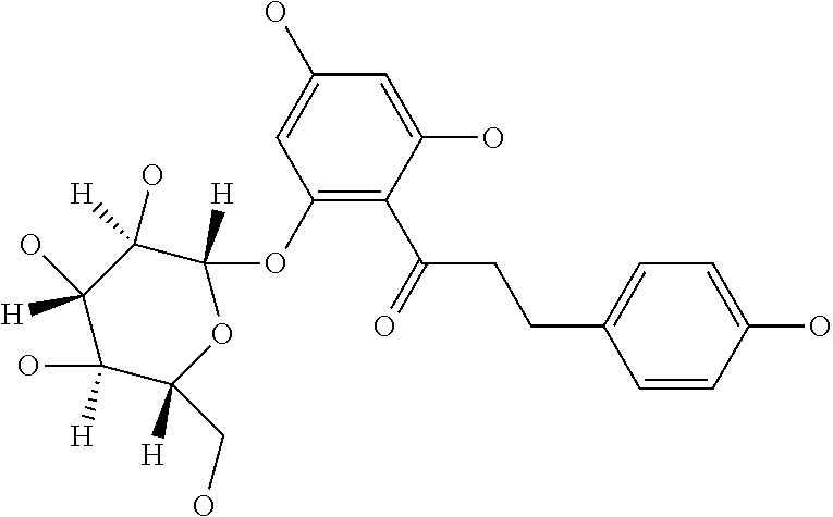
C1(OC2([H])C([H])(O)C(O)([H])C(O)([H])C(CO)([H])O2)=C(C(CCC2=CC=C(O)C=C2)=O)C(O)=CC(O)=C1
